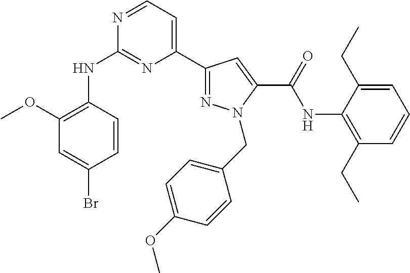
C1=CC(NC2=NC(C3=NN(CC4=CC=C(OC)C=C4)C(C(=O)NC4=C(CC)C=CC=C4CC)=C3)=CC=N2)=C(OC)C=C1Br
